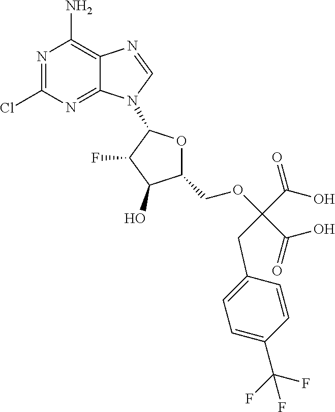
N1=C(Cl)N=C2C(=C1N)N=CN2C1OC(COC(C(O)=O)(CC2=CC=C(C(F)(F)F)C=C2)C(O)=O)C(O)C1F
